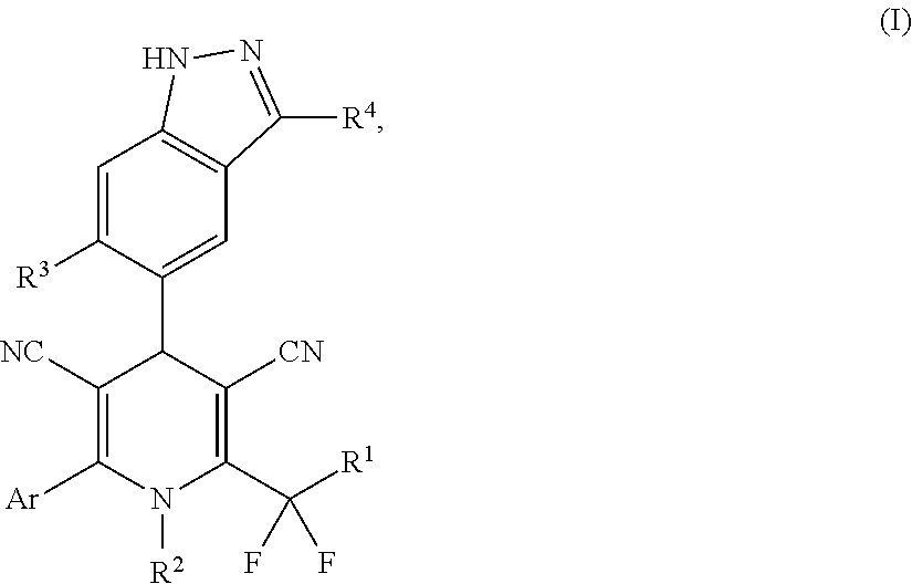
C1([R3])=CC2=C(C=C1C1C([NC])=C([Ar])N([R2])C(C([R1])(F)F)=C1[CN])C([R4])=NN2
